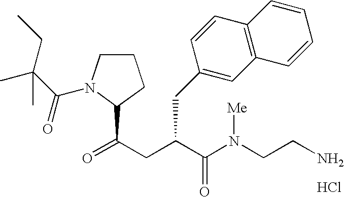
Cl.C(C(C(N(CCN)[Me])=O)CC1=CC2=C(C=C1)C=CC=C2)C(=O)C1N(C(=O)C(C)(CC)C)CCC1
